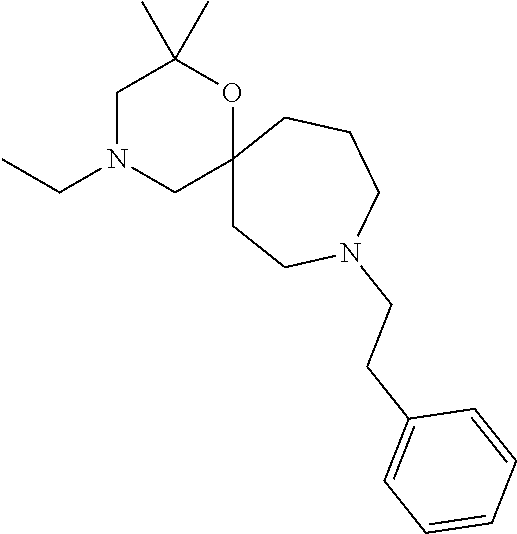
CCN1CC2(OC(C)(C)C1)CCN(CCC1=CC=CC=C1)CCC2
